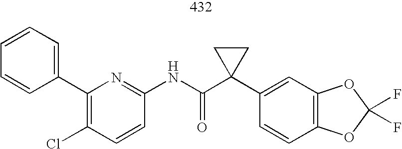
C1=CC=C(C2=C(Cl)C=CC(NC(C3(C4=CC5=C(C=C4)OC(F)(F)O5)CC3)=O)=N2)C=C1
